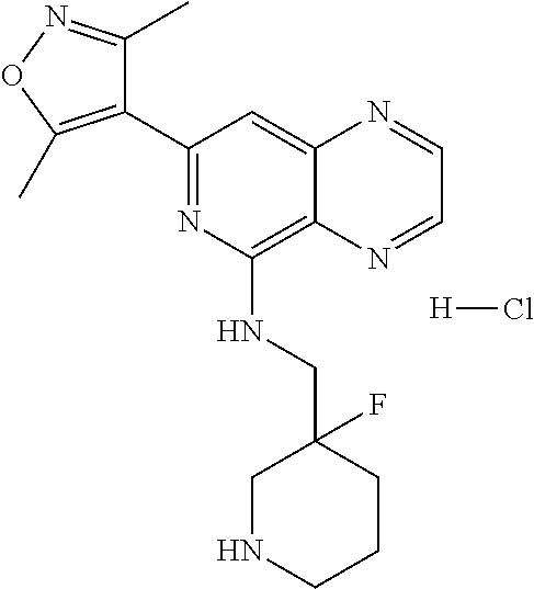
C1(C2=NC(NCC3(F)CNCCC3)=C3C(=C2)N=CC=N3)=C(C)ON=C1C.[H]Cl
